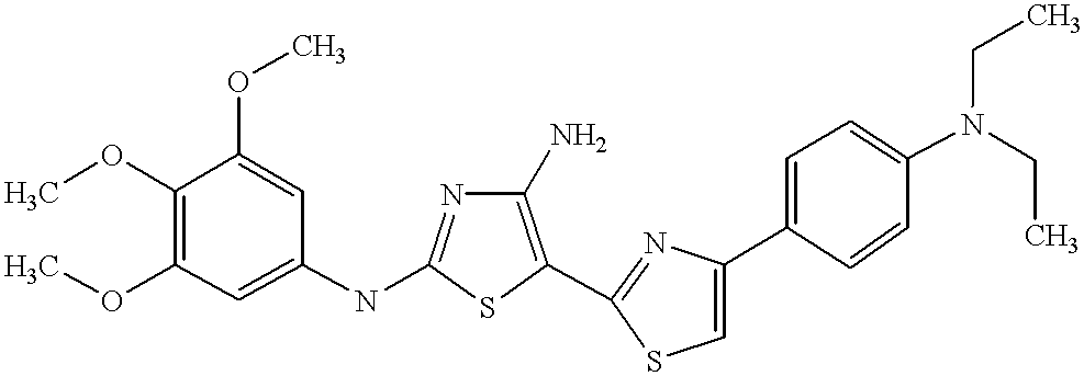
COC1=C(OC)C=C(NC2=NC(N)=C(C3=NC(C4=CC=C(N(CC)CC)C=C4)=CS3)S2)C=C1OC
